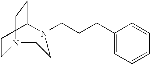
C1CN(CCCC2=CC=CC=C2)CCN(CC)C1
